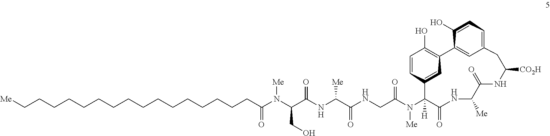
C(CCCCCCCCCCCCCC(N(C(C(NC(C(NCC(N([Me])C1([H])C2=CC(=C(O)C=C2)C2=CC(=CC=C2O)CC([CO2H])NC(=O)C([Me])NC1=O)=O)=O)[Me])=O)CO)[Me])=O)CC[Me]
